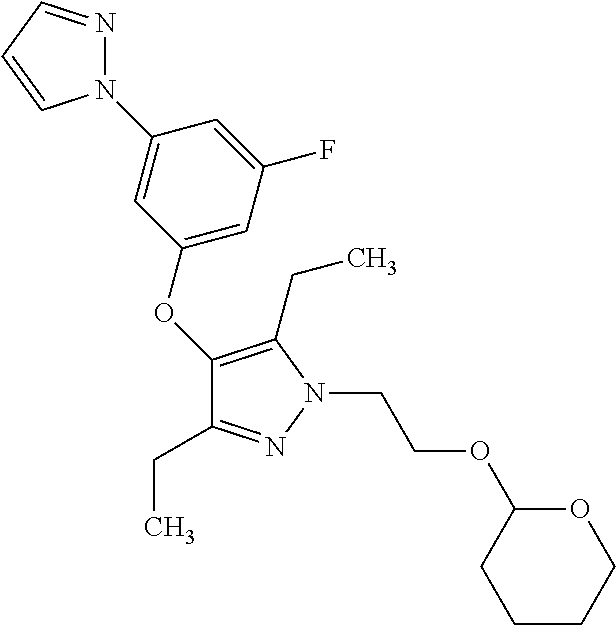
C1(OC2=CC(F)=CC(N3N=CC=C3)=C2)=C(CC)N(CCOC2CCCCO2)N=C1CC
